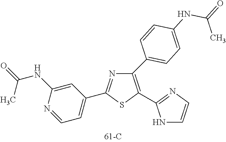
C1(C2=CC=C(NC(=O)C)C=C2)=C(C2=NC=CN2)SC(C2=CC=NC(NC(=O)C)=C2)=N1
